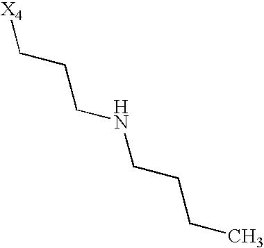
[X4]CCCNCCCC
